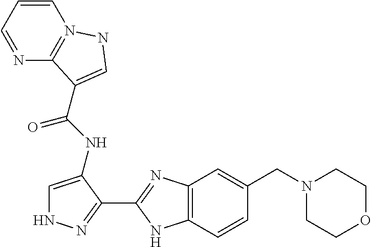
C12=C(C=CC(CN3CCOCC3)=C1)NC(C1=NNC=C1NC(=O)C1=CNN3=C1N=CC=C3)=N2
